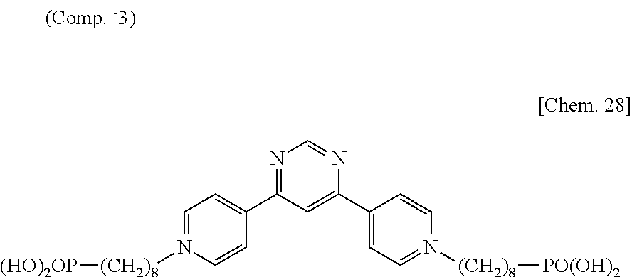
N1=C(C2=CC=[N+]([(CH2)8][(HO)2OP])C=C2)C=C(C2=CC=[N+]([(CH2)8][PO(OH)2])C=C2)N=C1
